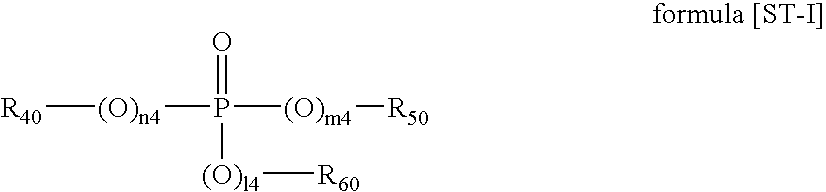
P(=O)([(O)n4][R40])([(O)l4][R60])[(O)m4][R50]
